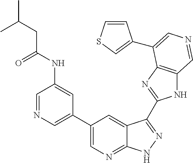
C1=NC=C(C2=CN=C3C(=C2)C(C2=NC4=C(N2)C=NC=C4C2=CSC=C2)=NN3)C=C1NC(CC(C)C)=O
